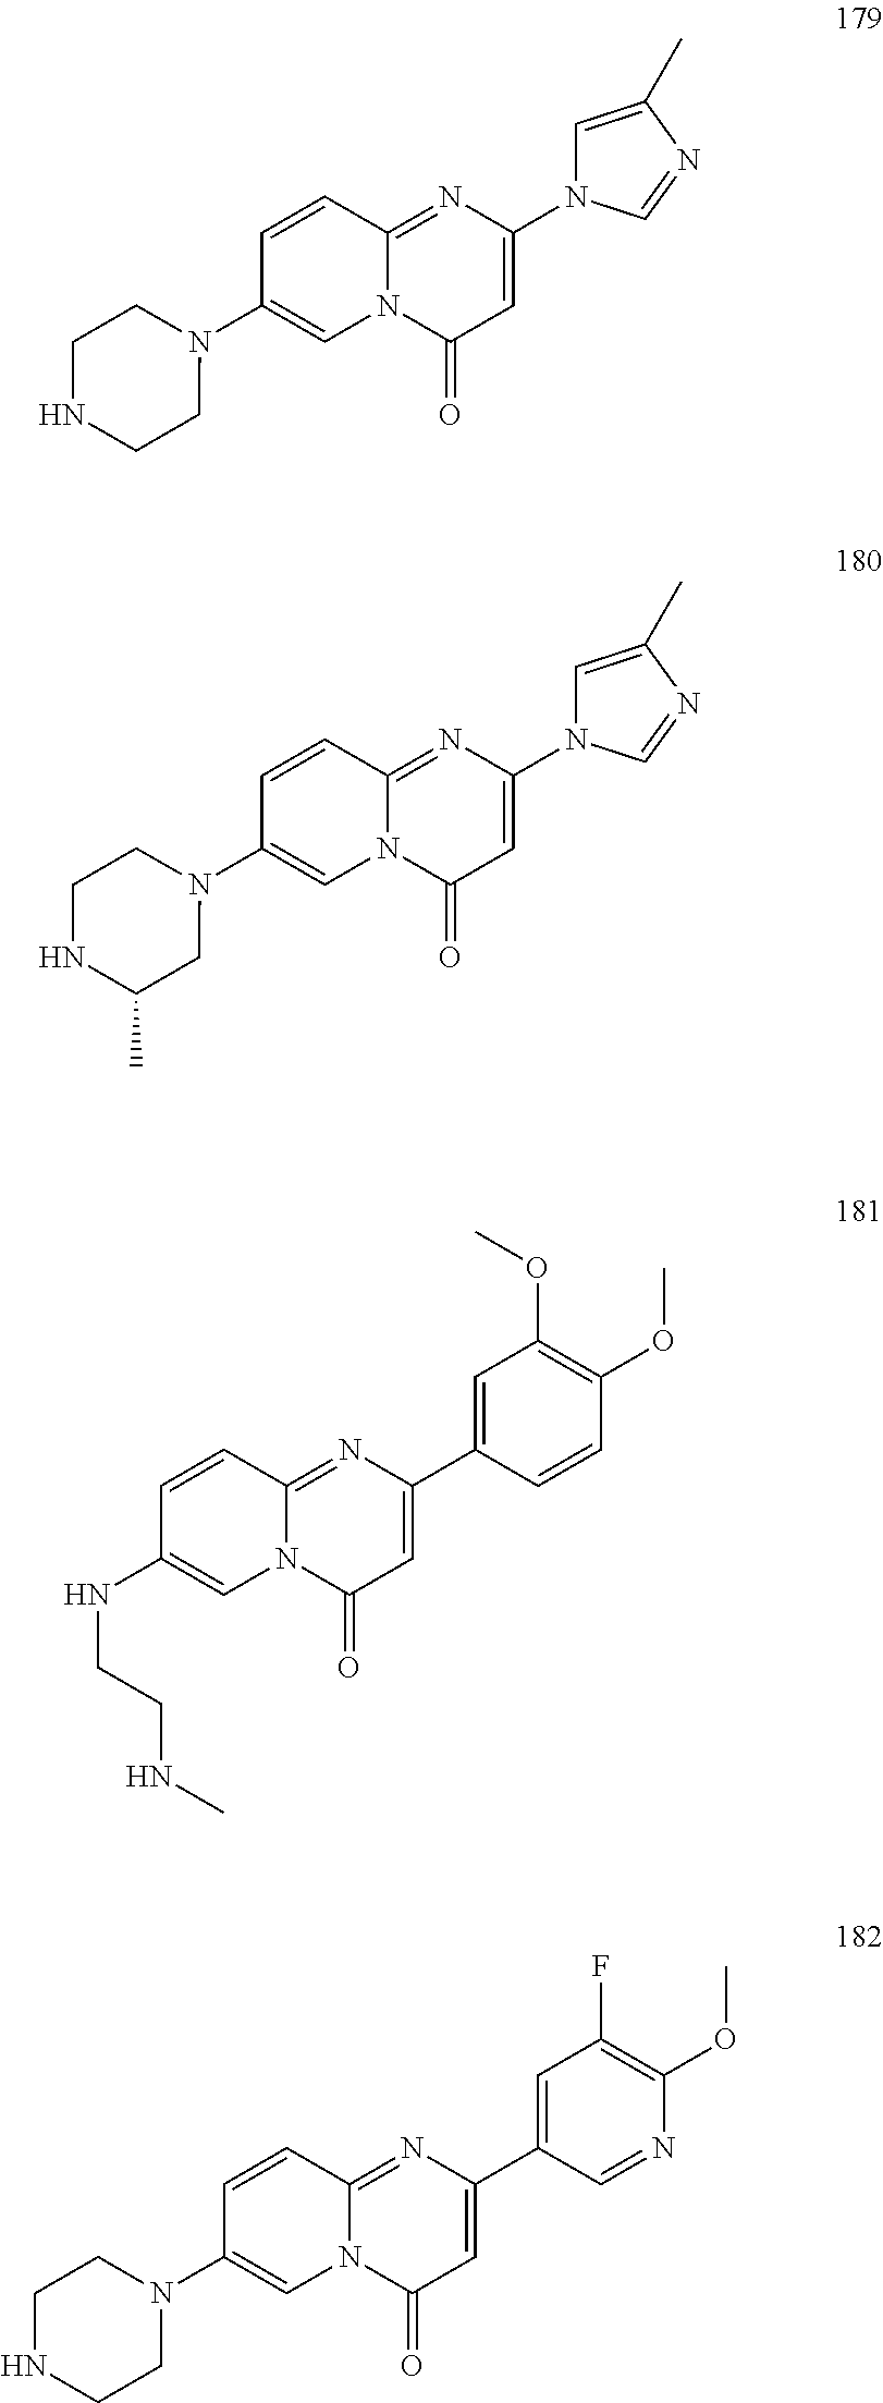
C1(N2CCNCC2)=CN2C(=NC(N3C=C(C)N=C3)=CC2=O)C=C1.C1(N2CCNC(C)C2)=CN2C(=NC(N3C=C(C)N=C3)=CC2=O)C=C1.C1(NCCNC)=CN2C(=NC(C3=CC(OC)=C(OC)C=C3)=CC2=O)C=C1.C1(N2CCNCC2)=CN2C(=NC(C3=CC(F)=C(OC)N=C3)=CC2=O)C=C1
